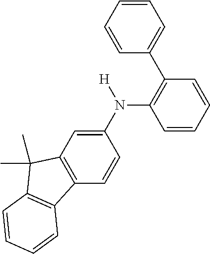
C1=C(N(C2=C(C3=CC=CC=C3)C=CC=C2)[H])C=CC2=C1C(C)(C)C1=C2C=CC=C1
